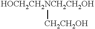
[HOCH2CH2NCH2CH2OH][CH2CH2OH]
